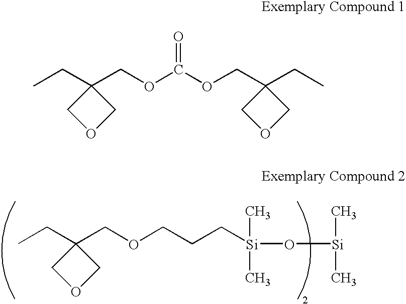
CCC1(COCCC[Si](C)(C)O[Si](C)C)COC1.CCC1(COC(OCC2(CC)COC2)=O)COC1
